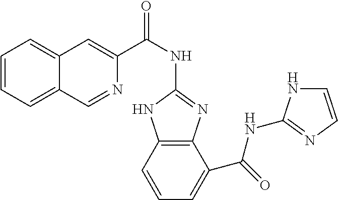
C1=CC=C2C(=C1)C=C(C(NC1=NC3=C(N1)C=CC=C3C(NC1=NC=CN1)=O)=O)N=C2
